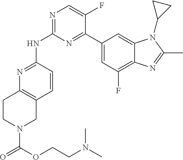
N1=C(NC2=NC=C(F)C(C3=CC(F)=C4C(=C3)N(C3CC3)C(C)=N4)=N2)C=CC2=C1CCN(C(=O)OCCN(C)C)C2
